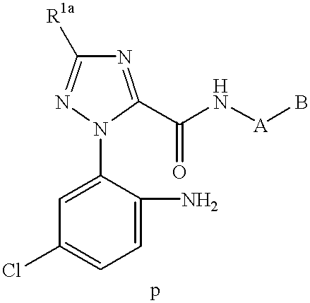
C1=C(N2C(C(N[A]B)=O)=NC([R1a])=N2)C(N)=CC=C1Cl
